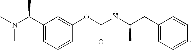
C1(CC(NC(OC2=CC(C(N(C)C)C)=CC=C2)=O)C)=CC=CC=C1
